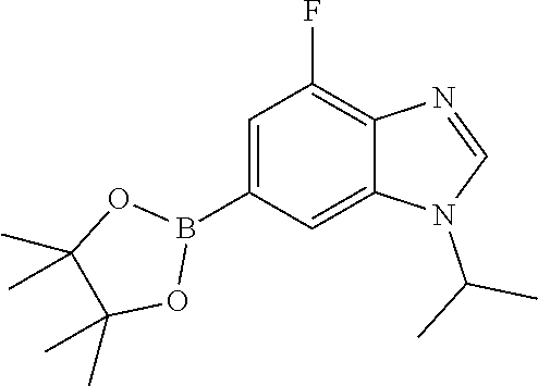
C1=C(B2OC(C)(C)C(C)(C)O2)C=C2C(=C1F)N=CN2C(C)C
